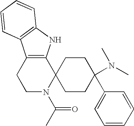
C12=C(NC3=C1C=CC=C3)C1(N(C(C)=O)CC2)CCC(C2=CC=CC=C2)(N(C)C)CC1
